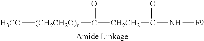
[H3CO][(CH2CH2O)n]C(=O)[CH2CH2]C(=O)N[F9]
